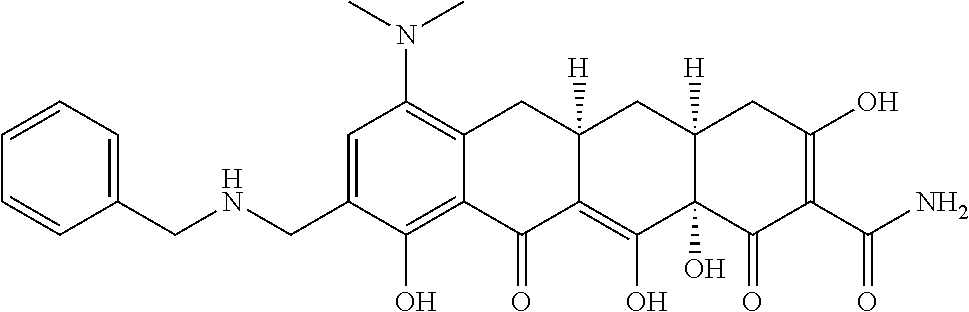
C1=C(CNCC2=CC=CC=C2)C(O)=C2C(=C1N(C)C)CC1([H])C(=C(O)C3(O)C([H])(C1)CC(O)=C(C(N)=O)C3=O)C2=O
